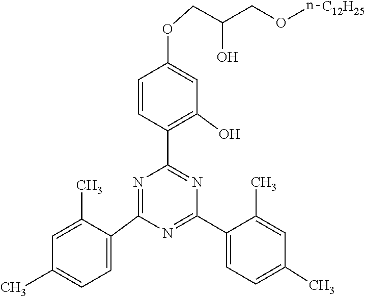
C1(C2=NC(C3=CC=C(C)C=C3C)=NC(C3=C(O)C=C(OCC(O)COn[C12H25])C=C3)=N2)=CC=C(C)C=C1C
